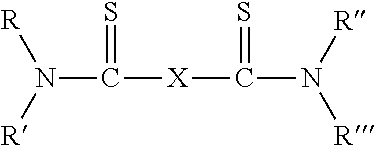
N(C(=S)[X]C(N([R])[R])=S)([R])[R]
